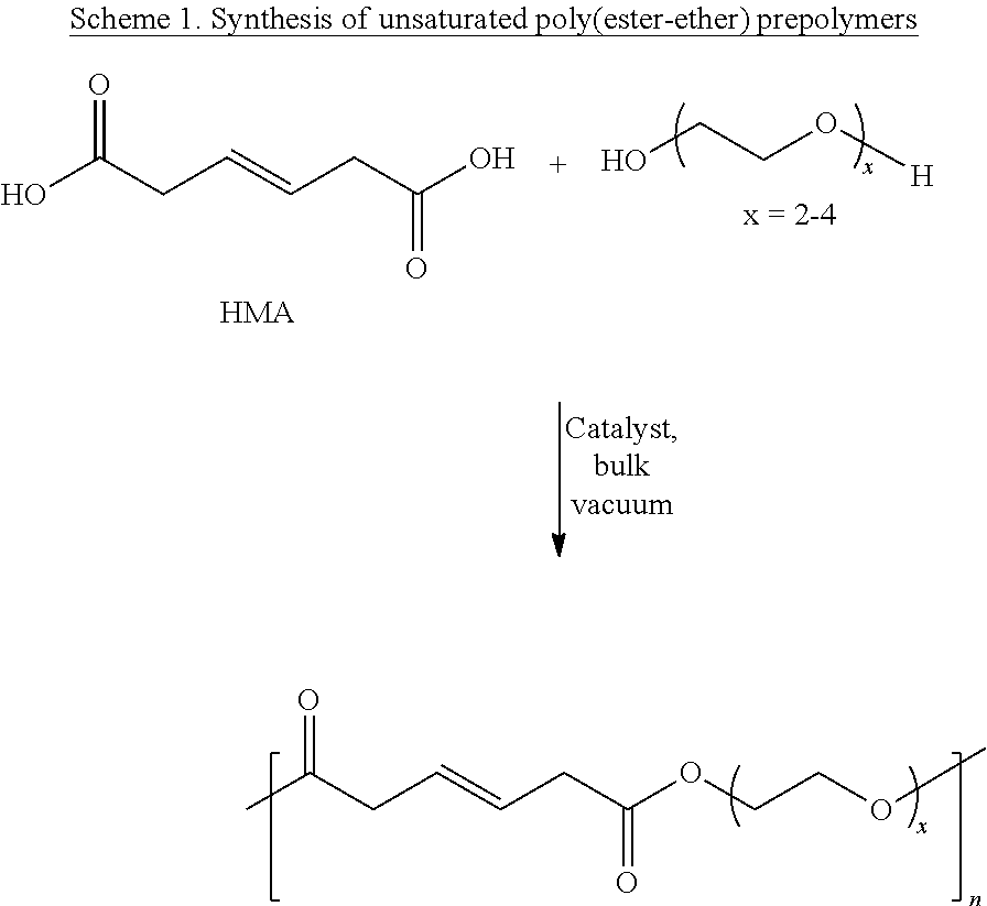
CC(CC=CCC(OCCOC)=O)=O.OC(CC=CCC(O)=O)=O.[HMA].OCCO[H]
